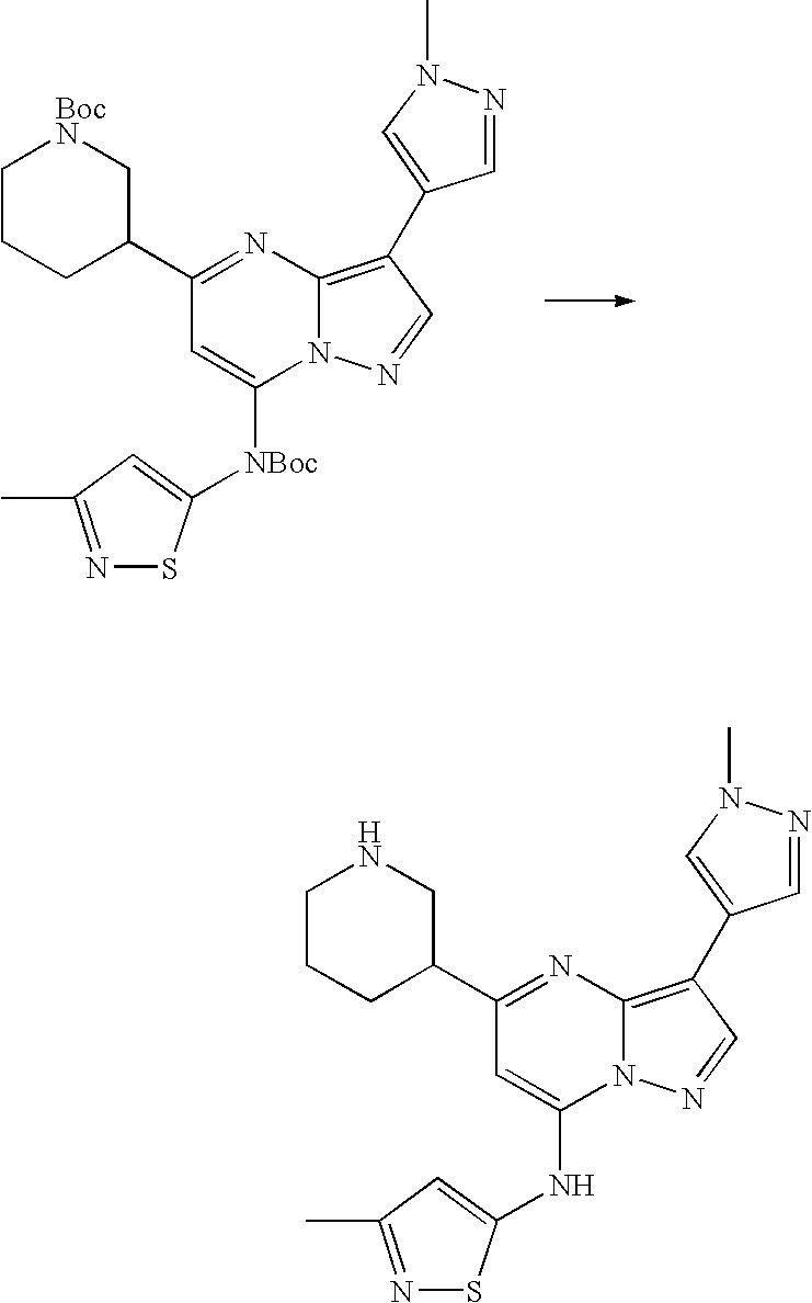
C1(C2=NC3=C(C4=CN(C)N=C4)C=NN3C([NBoc]C3=CC(C)=NS3)=C2)C[BocN]CCC1.C1(C2=NC3=C(C4=CN(C)N=C4)C=NN3C(NC3=CC(C)=NS3)=C2)CNCCC1
